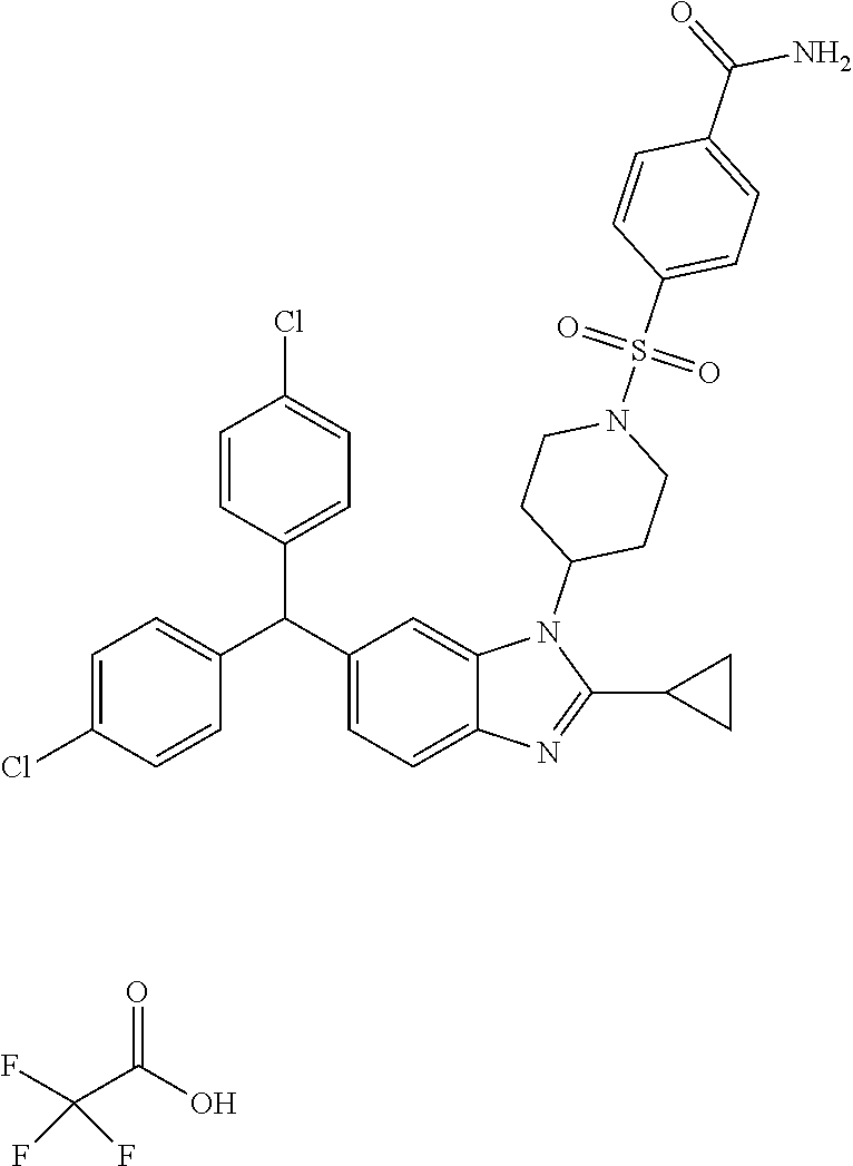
C1(C(C2=CC=C3C(=C2)N(C2CCN(S(C4=CC=C(C(N)=O)C=C4)(=O)=O)CC2)C(C2CC2)=N3)C2=CC=C(Cl)C=C2)=CC=C(Cl)C=C1.FC(C(O)=O)(F)F
